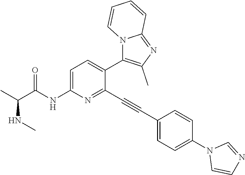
C1=C(NC(C(C)NC)=O)N=C(C#CC2=CC=C(N3C=CN=C3)C=C2)C(C2=C(C)N=C3N2C=CC=C3)=C1
